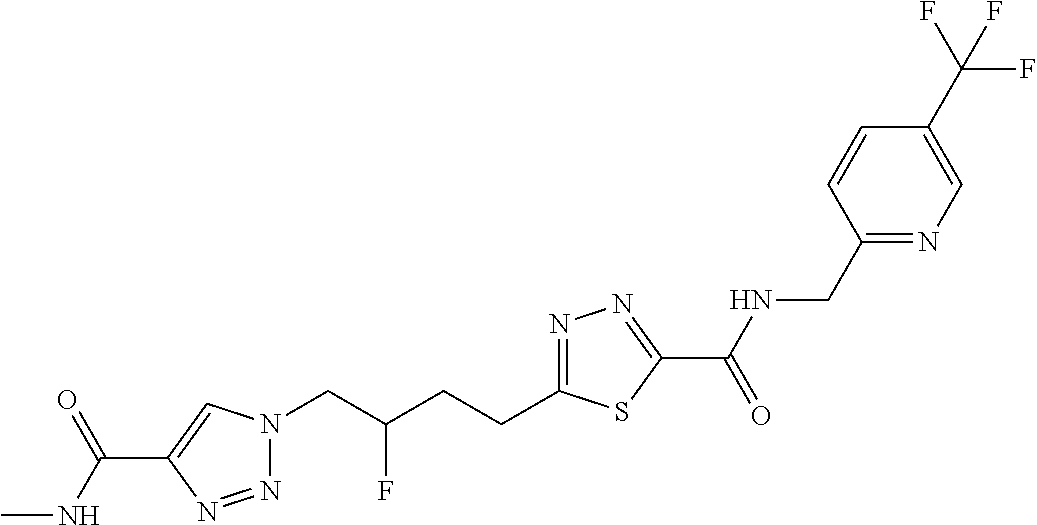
N1(CC(CCC2=NN=C(C(=O)NCC3=NC=C(C(F)(F)F)C=C3)S2)F)N=NC(C(NC)=O)=C1
